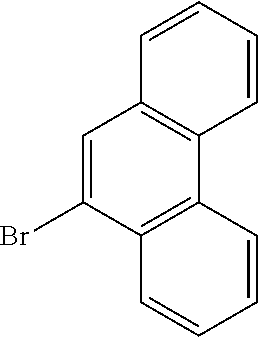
C1=C(Br)C2=C(C3=C1C=CC=C3)C=CC=C2
